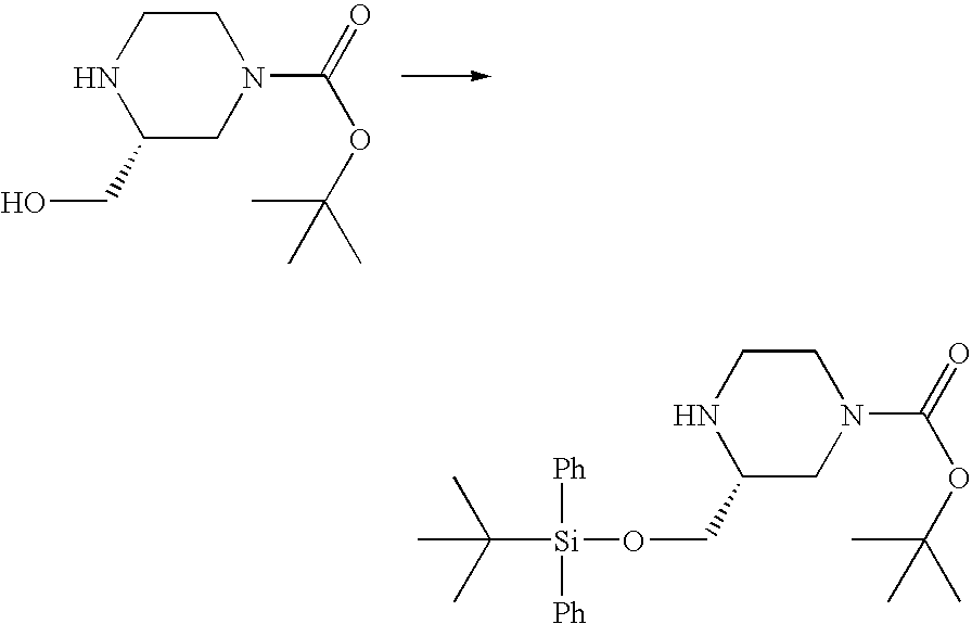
N1C(CO)CN(C(=O)OC(C)(C)C)CC1.N1C(CO[Si](C(C)(C)C)([Ph])[Ph])CN(C(=O)OC(C)(C)C)CC1
